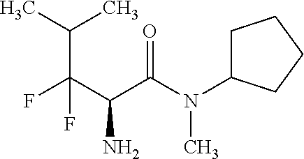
C(C(C(F)(C(C)C)F)N)(N(C)C1CCCC1)=O
